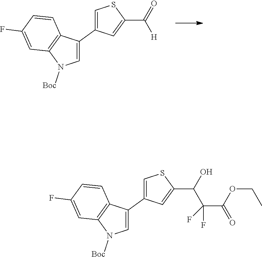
C1=C(C2=CSC(C(=O)[H])=C2)C2=C(N1[Boc])C=C(F)C=C2.C1=C(C2=CSC(C(O)C(C(OCC)=O)(F)F)=C2)C2=C(N1[Boc])C=C(F)C=C2
